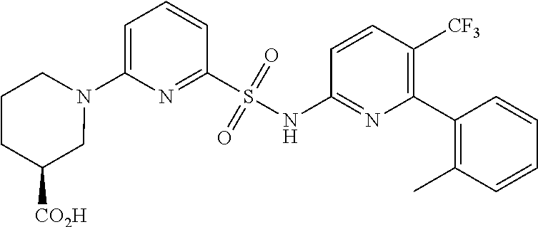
N1(C2=CC=CC(S(NC3=NC(C4=C(C)C=CC=C4)=C([CF3])C=C3)(=O)=O)=N2)CCCC([CO2H])C1
